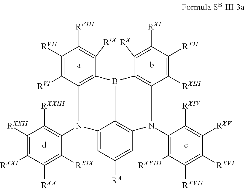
C12=CC([RA])=CC3=C1CB(C1=C(CN2C2=C([RXXIII])C([RXXII])=C([RXXI])C([RXX])=C2[RXIX])C([RVI])=C([RVII])C([RVIII])=C1[RIX])C1=C(CN3C2=C([RXVIII])C([RXVII])=C([RXVI])C([RXV])=C2[RXIV])C([RXIII])=C([RXII])C([RXI])=C1[RX]
